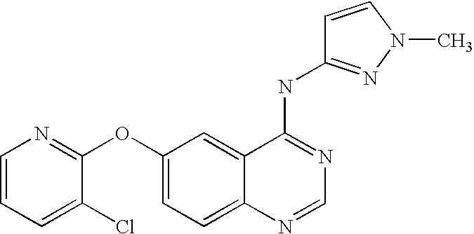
C1=CC=C(Cl)C(OC2=CC=C3C(=C2)C(NC2=NN(C)C=C2)=NC=N3)=N1
